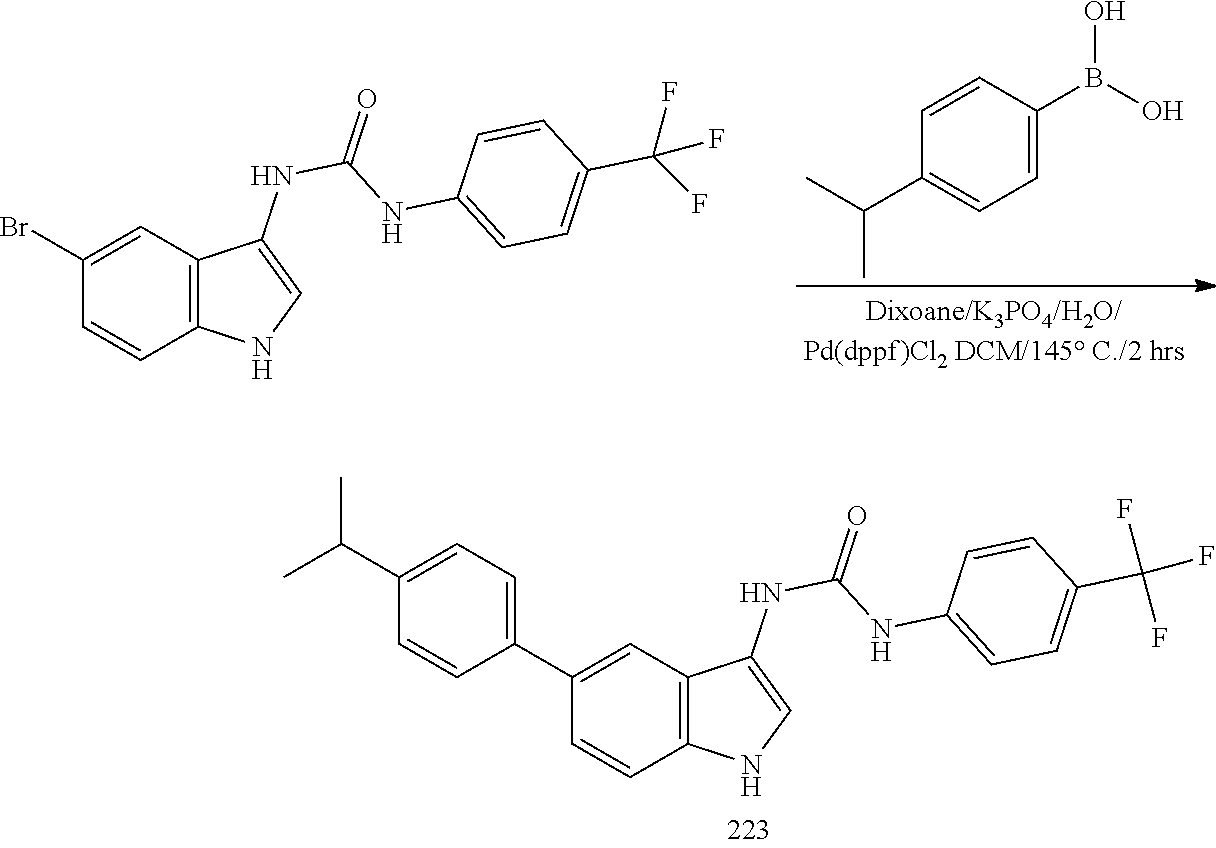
C1(C2=CC=C(C(C)C)C=C2)=CC2=C(NC=C2NC(NC2=CC=C(C(F)(F)F)C=C2)=O)C=C1.C1(Br)=CC2=C(NC=C2NC(NC2=CC=C(C(F)(F)F)C=C2)=O)C=C1.C1=CC(B(O)O)=CC=C1C(C)C
